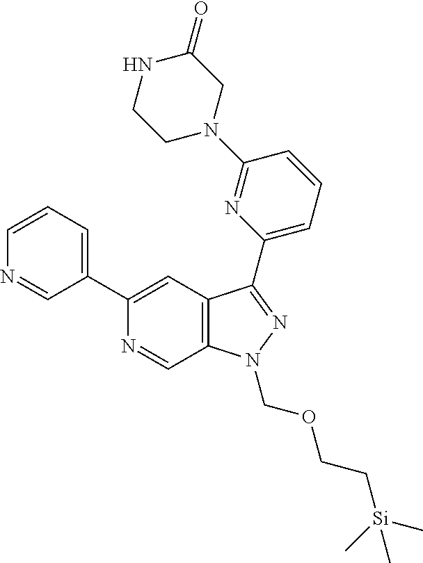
N1=CC2=C(C=C1C1=CC=CN=C1)C(C1=CC=CC(N3CC(=O)NCC3)=N1)=NN2COCC[Si](C)(C)C
